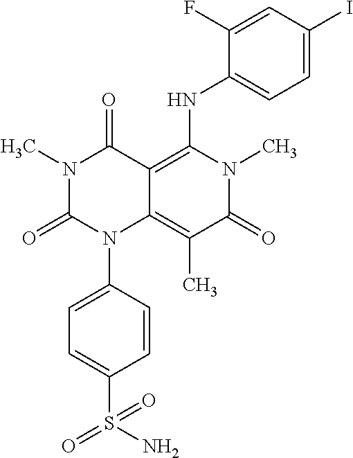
C1=CC(N2C3=C(C)C(=O)N(C)C(NC4=CC=C(I)C=C4F)=C3C(=O)N(C)C2=O)=CC=C1S(N)(=O)=O
